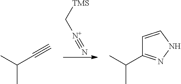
[TMS]C[N+]#N.C(C(C)C)#C.C1=CNN=C1C(C)C
